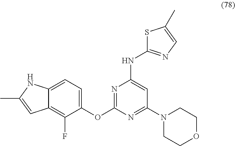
C1=C2C(=C(F)C(OC3=NC(NC4=NC=C(C)S4)=CC(N4CCOCC4)=N3)=C1)C=C(C)N2
